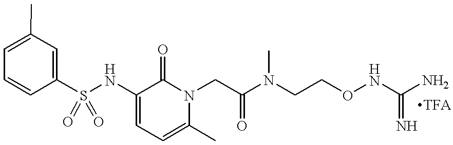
C1(C)=CC=CC(S(NC2=CC=C(C)N(CC(N(CCONC(N)=N)C)=O)C2=O)(=O)=O)=C1
